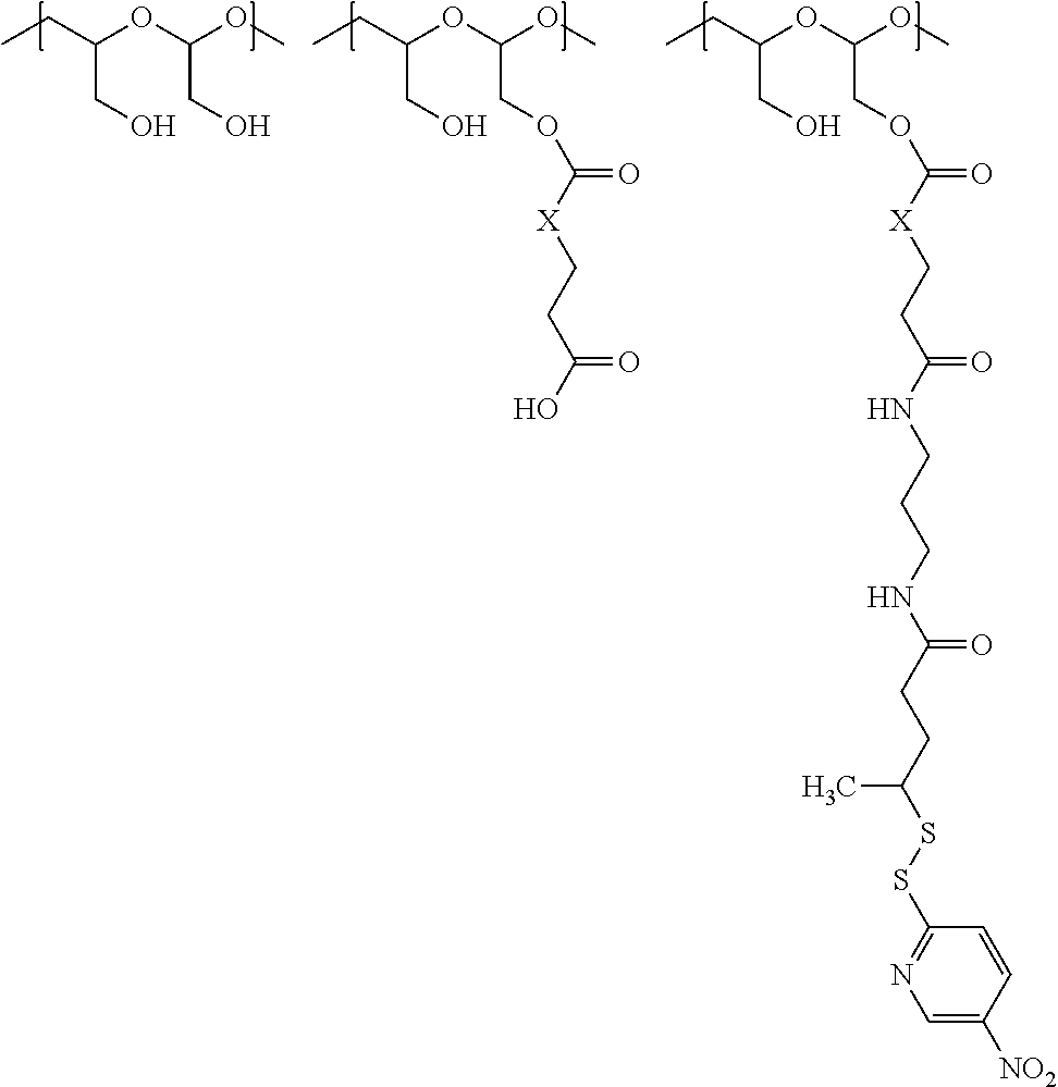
CCC(OC(OC)COC(=O)[X]CCC(O)=O)CO.CCC(OC(OC)CO)CO.CCC(OC(OC)COC(=O)[X]CCC(NCCCNC(CCC(SSC1=NC=C([NO2])C=C1)C)=O)=O)CO
